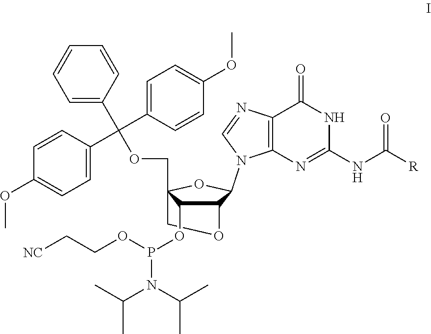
O1CC2(COC(C3=CC=C(OC)C=C3)(C3=CC=C(OC)C=C3)C3=CC=CC=C3)C(OP(N(C(C)C)C(C)C)OCC[NC])C1C(N1C3=C(C(=O)NC(NC([R])=O)=N3)N=C1)O2
